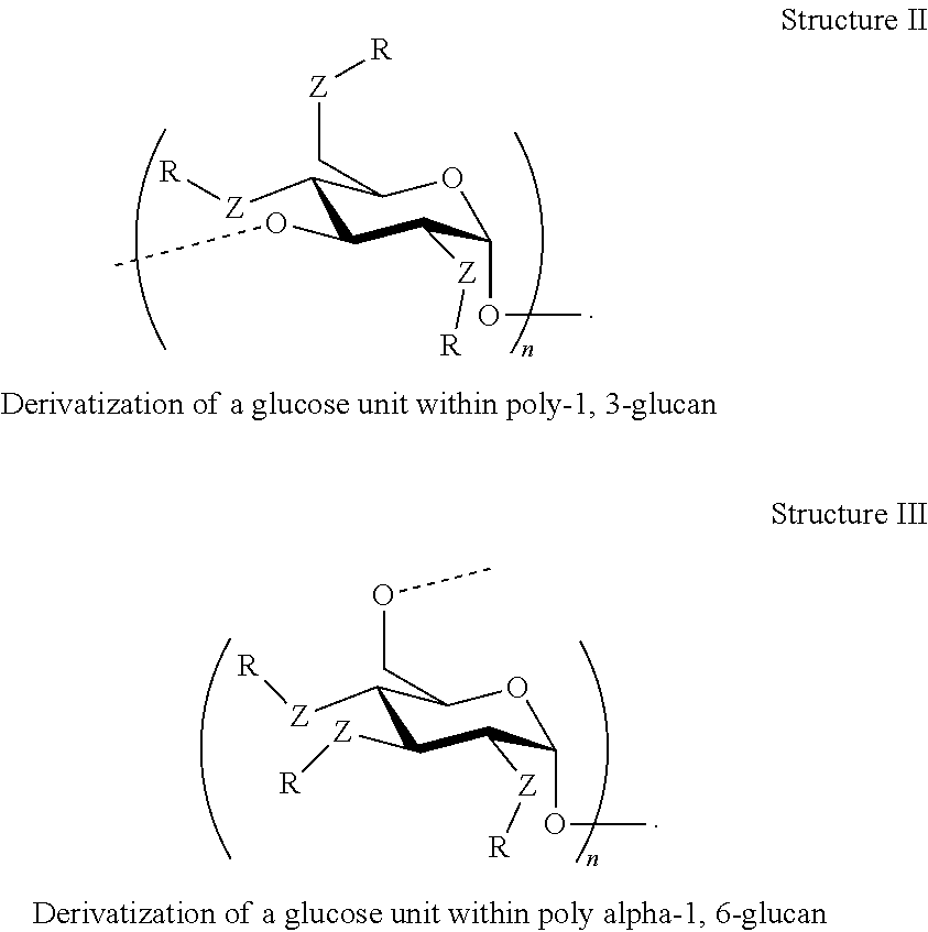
C1([Z][R])C(OC)C([Z][R])C(OC)OC1C[Z][R].C1([Z][R])C([Z][R])C([Z][R])C(OC)OC1COC
